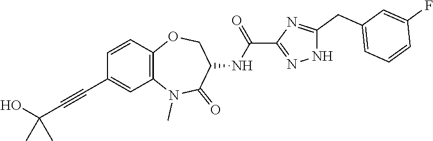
N1C(CC2=CC=CC(F)=C2)=NC(C(NC2C(=O)N(C)C3=C(C=CC(C#CC(C)(O)C)=C3)OC2)=O)=N1
